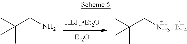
[Et2O].CC(CN)(C)C.[BF4].CC(CN)(C)C
